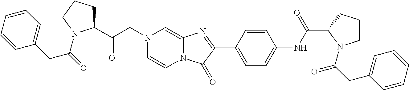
N1(CC(C2CCCN2C(=O)CC2=CC=CC=C2)=O)C=CN2C(=C1)N=C(C1=CC=C(NC(C3N(C(CC4=CC=CC=C4)=O)CCC3)=O)C=C1)C2=O
